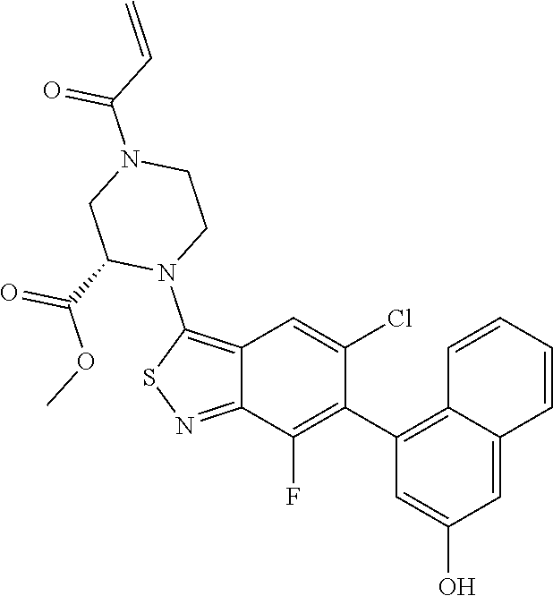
C1(C2=C(F)C3=NSC(N4C(C(OC)=O)CN(C(=O)C=C)CC4)=C3C=C2Cl)=C2C(=CC(O)=C1)C=CC=C2
